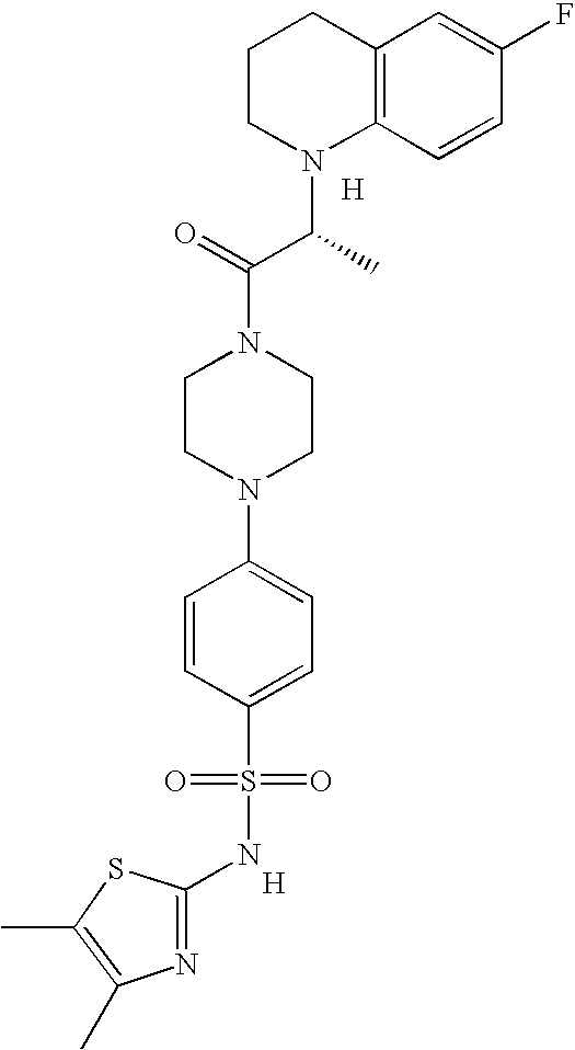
[H].C12=C(C=CC(F)=C1)N(C(C(N1CCN(C3=CC=C(S(=O)(=O)NC4=NC(C)=C(C)S4)C=C3)CC1)=O)C)CCC2.[H]
